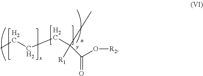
CCCCC(C)([R1])C(O[R2])=O
